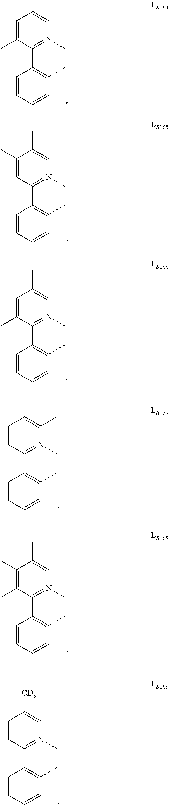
C1=C(C)C(C2=C(C)C=CC=C2)=N(C)C=C1.C1(C)=CC(C2=C(C)C=CC=C2)=N(C)C=C1C.C1=C(C)C(C2=C(C)C=CC=C2)=N(C)C=C1C.C1=CC(C2=C(C)C=CC=C2)=N(C)C(C)=C1.C1(C)=C(C)C(C2=C(C)C=CC=C2)=N(C)C=C1C.C1=CC(C2=C(C)C=CC=C2)=N(C)C=C1[CD3]
